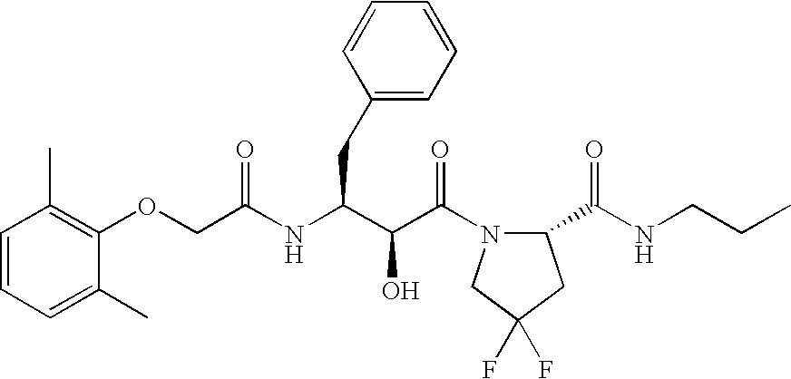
C(NC(C(C(N1C(C(NCCC)=O)CC(F)(F)C1)=O)O)CC1=CC=CC=C1)(=O)COC1=C(C)C=CC=C1C
